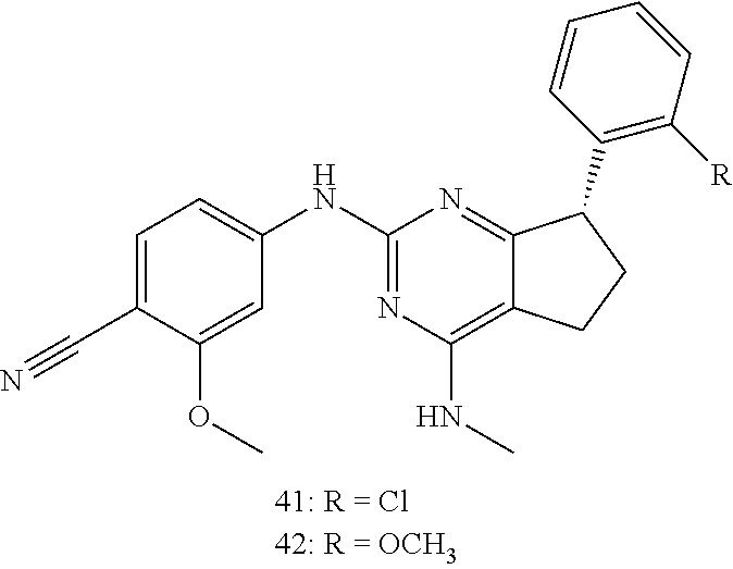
C1=C(C#N)C(OC)=CC(NC2=NC(NC)=C3C(=N2)C(C2=C([R])C=CC=C2)CC3)=C1
